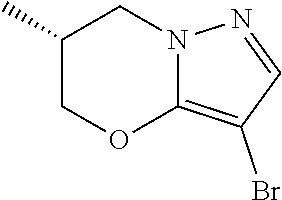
C1(C)COC2=C(Br)C=NN2C1
